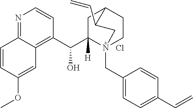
N1=C2C(=C(C(C3([H])N4(CC5=CC=C(C=C)C=C5)CCC(C3)C(C=C)C4)O)C=C1)C=C(OC)C=C2.Cl
